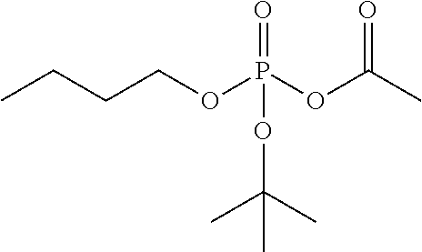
CCCCOP(OC(C)=O)(=O)OC(C)(C)C
